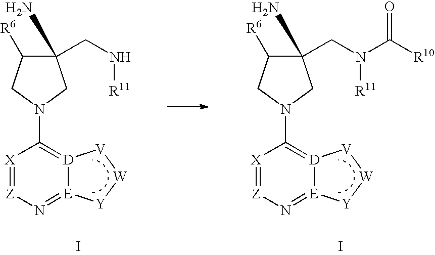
C1(N)(CN[R11])C([R6])CN(C2=[D]3[E](=N[Z]=[X]2)[Y][W][V]3)C1.I.C1(N)(CN(C([R10])=O)[R11])C([R6])CN(C2=[D]3[E](=N[Z]=[X]2)[Y][W][V]3)C1.I
